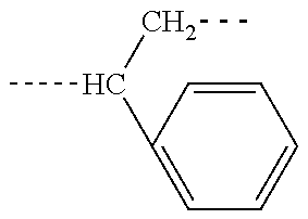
C(CC)(C1=CC=CC=C1)C
